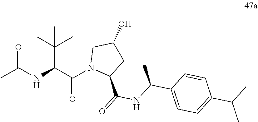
C(=O)(NC(C1=CC=C(C(C)C)C=C1)C)C1N(C(C(NC(=O)C)C(C)(C)C)=O)CC(O)C1
